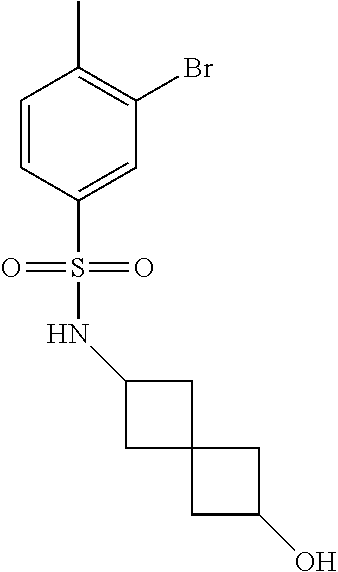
C1=CC(S(=O)(NC2CC3(C2)CC(O)C3)=O)=CC(Br)=C1C
